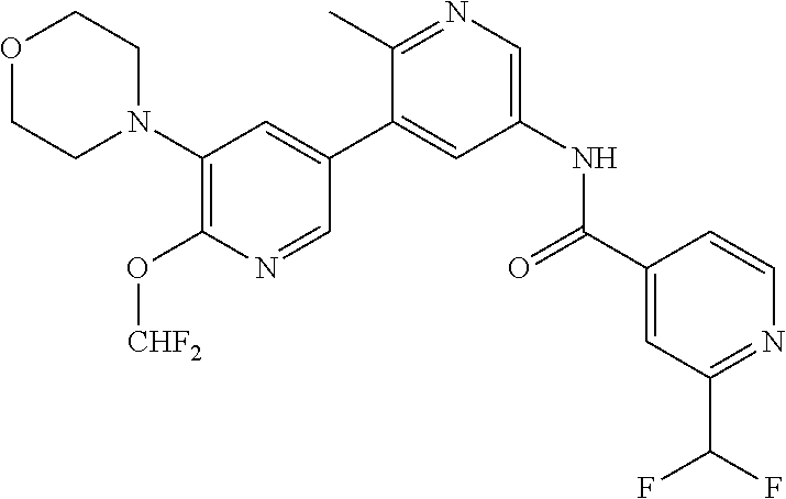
O1CCN(C2=C(O[CHF2])N=CC(C3=CC(NC(=O)C4=CC(C(F)F)=NC=C4)=CN=C3C)=C2)CC1
